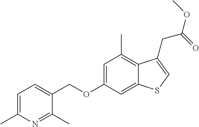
C(OC1=CC(C)=C2C(=C1)SC=C2CC(OC)=O)C1=CC=C(C)N=C1C
